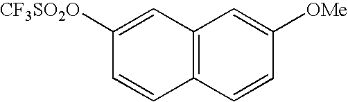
C12=C(C=CC([OMe])=C1)C=CC([CF3SO2O])=C2
